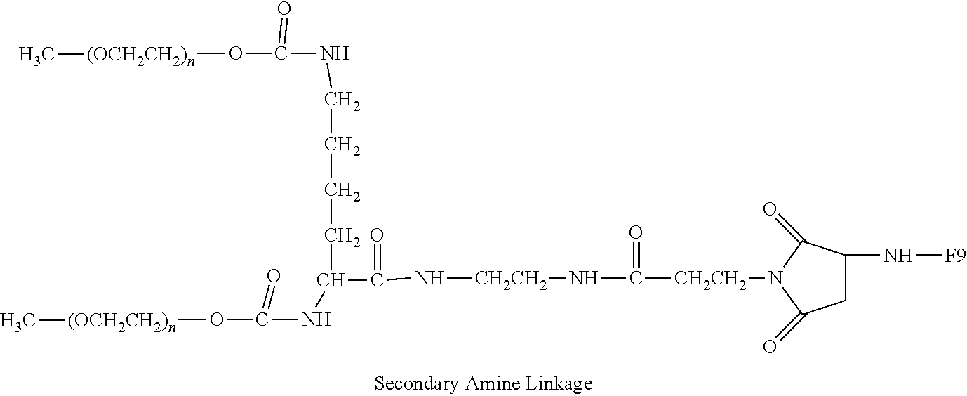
C(=O)(C(NC(O[(OCH2CH2)n]C)=O)CCCCNC(O[(OCH2CH2)n]C)=O)N[CH2CH2]NC([CH2CH2]N1C(=O)CC(N[F9])C1=O)=O
